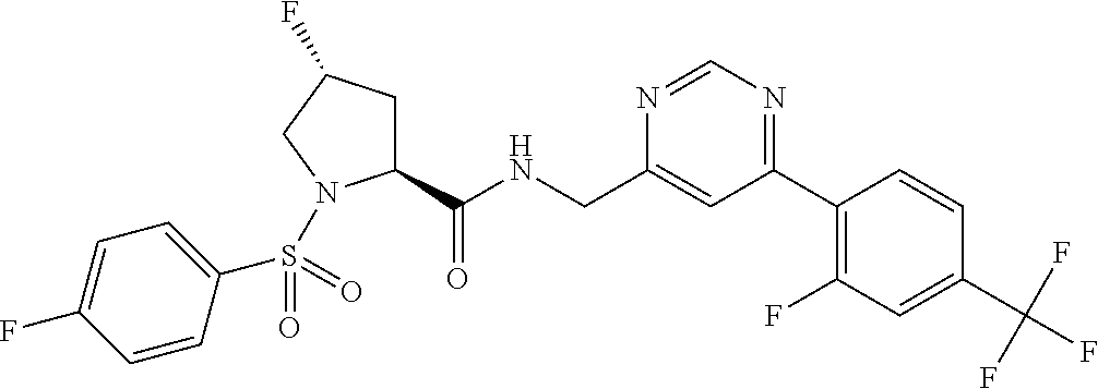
C1(C(NCC2=CC(C3=C(F)C=C(C(F)(F)F)C=C3)=NC=N2)=O)CC(F)CN1S(C1=CC=C(F)C=C1)(=O)=O
